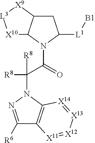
C1C2C(N(C(C(N3N=C([R6])C4=C3[X14]=[X13][X12]=[X11]4)([R8])[R8])=O)C1[L1][B1])[X10][L3][X9]2
